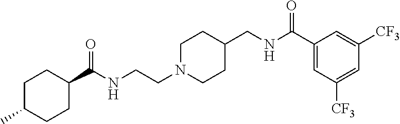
N(CCN1CCC(CNC(C2=CC([CF3])=CC([CF3])=C2)=O)CC1)C(C1CCC(C)CC1)=O
